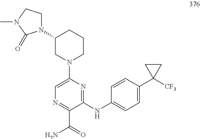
C1=C(N2CCCC(N3CCN(C)C3=O)C2)N=C(NC2=CC=C(C3([CF3])CC3)C=C2)C(C(=O)N)=N1
